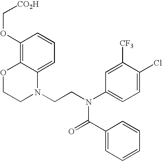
C1=C2C(=C(OC[CO2H])C=C1)OCCN2CCN(C1=CC=C(Cl)C([CF3])=C1)C(=O)C1=CC=CC=C1
